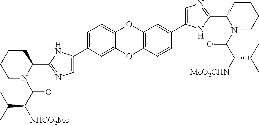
C1=C(C2=CN=C(C3N(C(=O)C([NHCO2Me])C(C)C)CCCC3)N2)C=C2C(=C1)OC1=C(O2)C=CC(C2=CN=C(C3N(C(=O)C([MeO2CHN])C(C)C)CCCC3)N2)=C1
